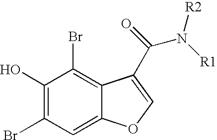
C1(O)=C(Br)C=C2C(=C1Br)C(C(N([R1])[R2])=O)=CO2
